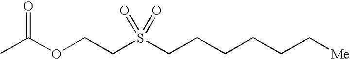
CC(OCCS(CCCCCC[Me])(=O)=O)=O
